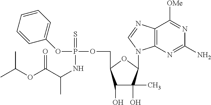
N(P(OCC1C(O)C(O)(C)C(N2C3=C(N=C2)C([OMe])=NC(N)=N3)O1)(=S)OC1=CC=CC=C1)C(C)C(OC(C)C)=O
